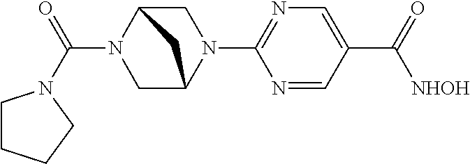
C(N1CC2N(C3=NC=C(C([NHOH])=O)C=N3)CC1C2)(=O)N1CCCC1
